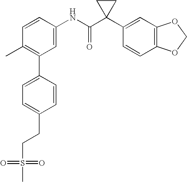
C1=CC(NC(C2(C3=CC4=C(C=C3)OCO4)CC2)=O)=CC(C2=CC=C(CCS(=O)(=O)C)C=C2)=C1C
